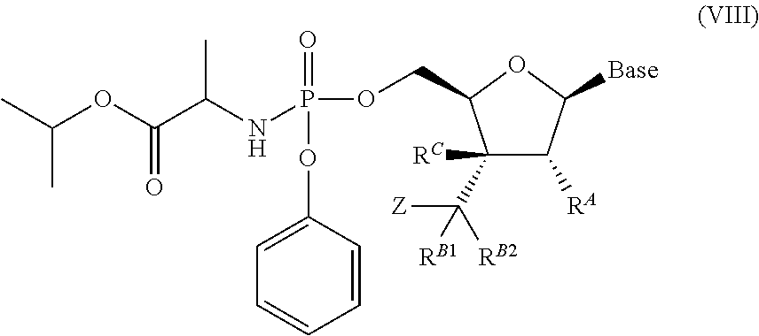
C1(C([RB2])([Z])[RB1])([RC])C([RA])C([Base])OC1COP(NC(C(OC(C)C)=O)C)(=O)OC1=CC=CC=C1
